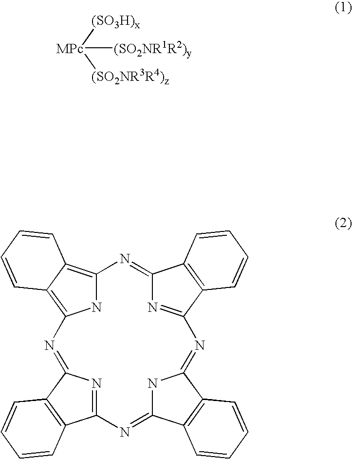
N1=C2C3=C(C1=NC1=C4C(=C(N1)N=C1N=C(N=C5NC(=N2)C2=C5C=CC=C2)C2=C1C=CC=C2)C=CC=C4)C=CC=C3.[MPc]([(SO3H)x])([(SO2NR3R4)z])[(SO2NR1R2)y]
